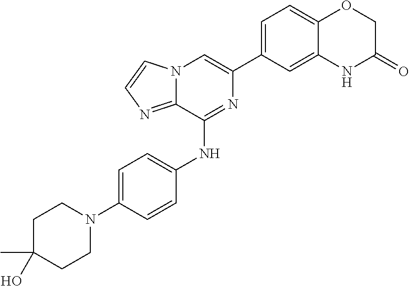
C1(C2=CC=C3C(=C2)NC(=O)CO3)=CN2C(=NC=C2)C(NC2=CC=C(N3CCC(C)(O)CC3)C=C2)=N1
